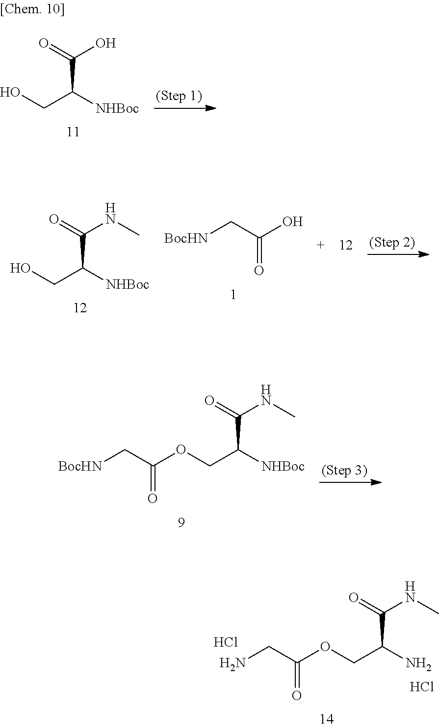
[BocHN]CC(OCC([NHBoc])C(=O)NC)=O.[BocHN]CC(O)=O.C(C([NHBoc])C(NC)=O)O.NCC(OCC(N)C(=O)NC)=O.Cl.Cl.C(C([NHBoc])C(O)=O)O
